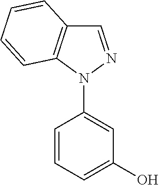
C1=NN(C2=CC(O)=CC=C2)C2=C1C=CC=C2
